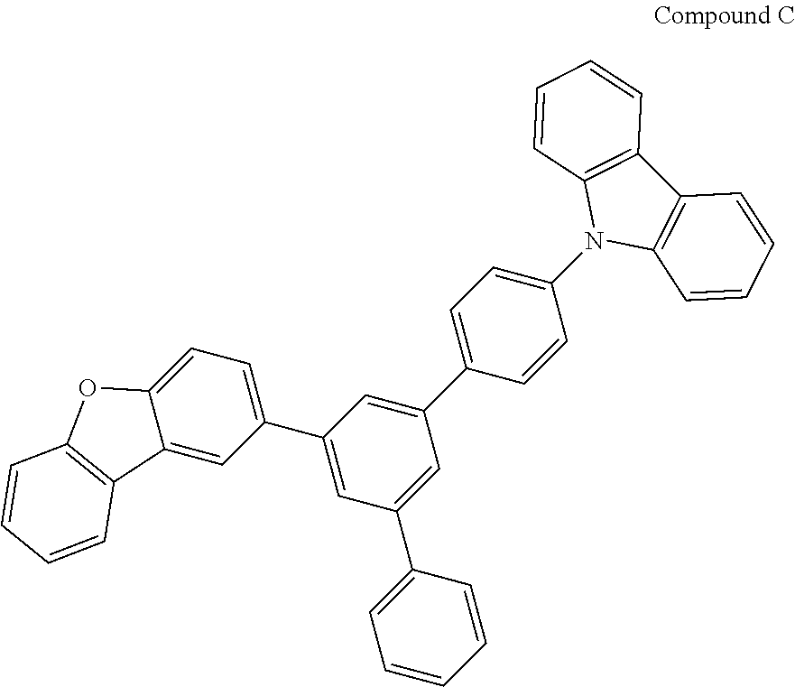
C1(C2=CC=C3C(=C2)C2=C(O3)C=CC=C2)=CC(C2=CC=CC=C2)=CC(C2=CC=C(N3C4=C(C5=C3C=CC=C5)C=CC=C4)C=C2)=C1
